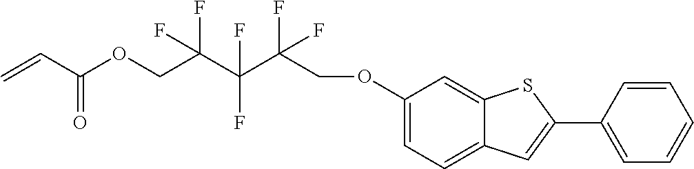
C=CC(OCC(C(C(COC1=CC=C2C(=C1)SC(C1=CC=CC=C1)=C2)(F)F)(F)F)(F)F)=O
